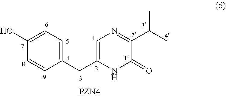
C1(CC2=CN=C(C(C)C)C(=O)N2)=CC=C(O)C=C1
